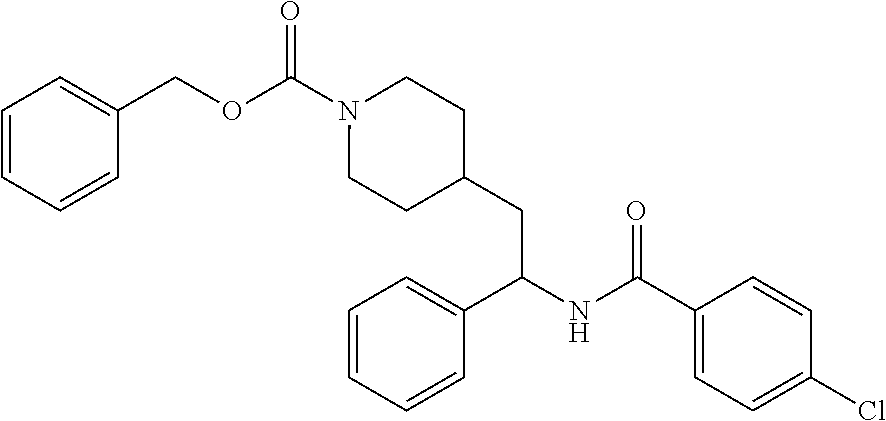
C(OC(N1CCC(CC(NC(C2=CC=C(Cl)C=C2)=O)C2=CC=CC=C2)CC1)=O)C1=CC=CC=C1
